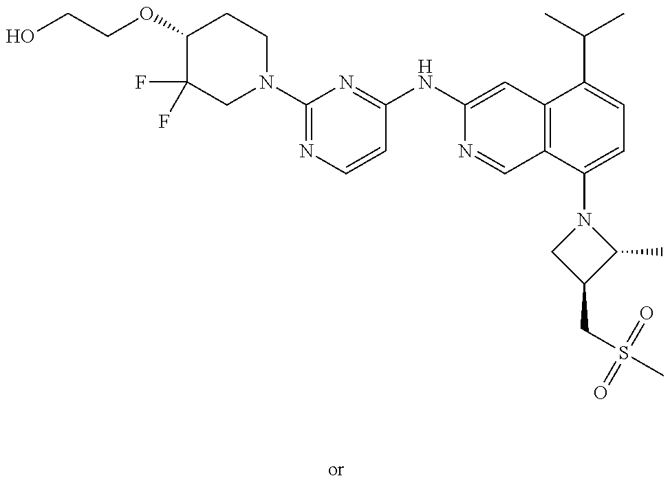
OCCOC1C(F)(F)CN(C2=NC=CC(NC3=CC4=C(C=N3)C(N3CC(CS(C)(=O)=O)C3C)=CC=C4C(C)C)=N2)CC1
